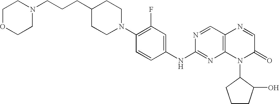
C1OCCN(CCCC2CCN(C3=C(F)C=C(NC4=NC5=C(C=N4)N=CC(=O)N5C4CCCC4O)C=C3)CC2)C1
